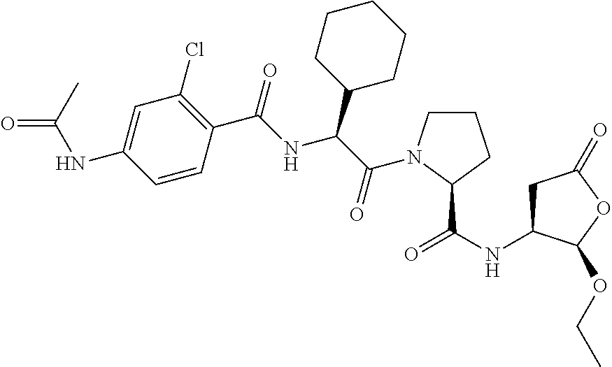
C1=C(NC(C)=O)C=CC(C(=O)NC(C2CCCCC2)C(=O)N2CCCC2C(NC2CC(=O)OC2OCC)=O)=C1Cl
